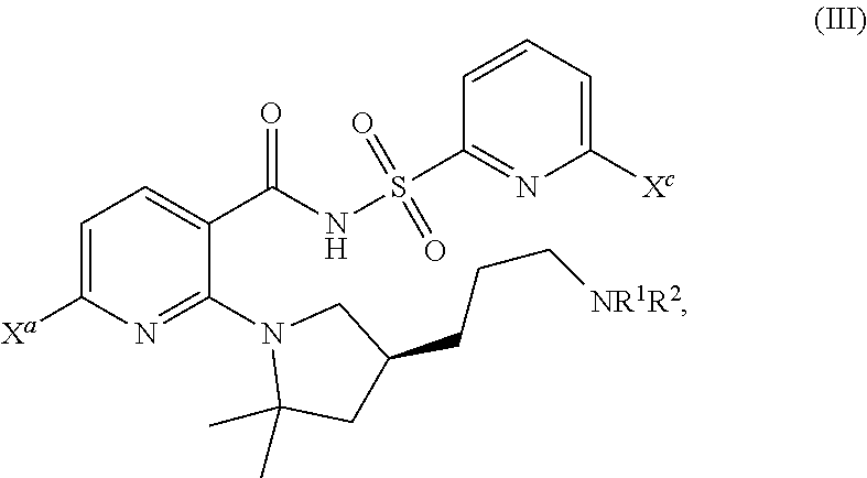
C1=C([Xa])N=C(N2C(C)(C)CC(CCC[NR1R2])C2)C(C(=O)NS(C2=NC([Xc])=CC=C2)(=O)=O)=C1
